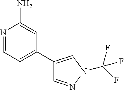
N1=CC=C(C2=CN(C(F)(F)F)N=C2)C=C1N
